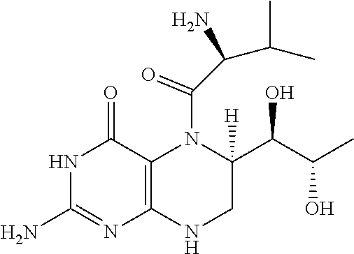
N1C(N)=NC2=C(C1=O)N(C(C(C(C)C)N)=O)C(C(C(C)O)O)([H])CN2
